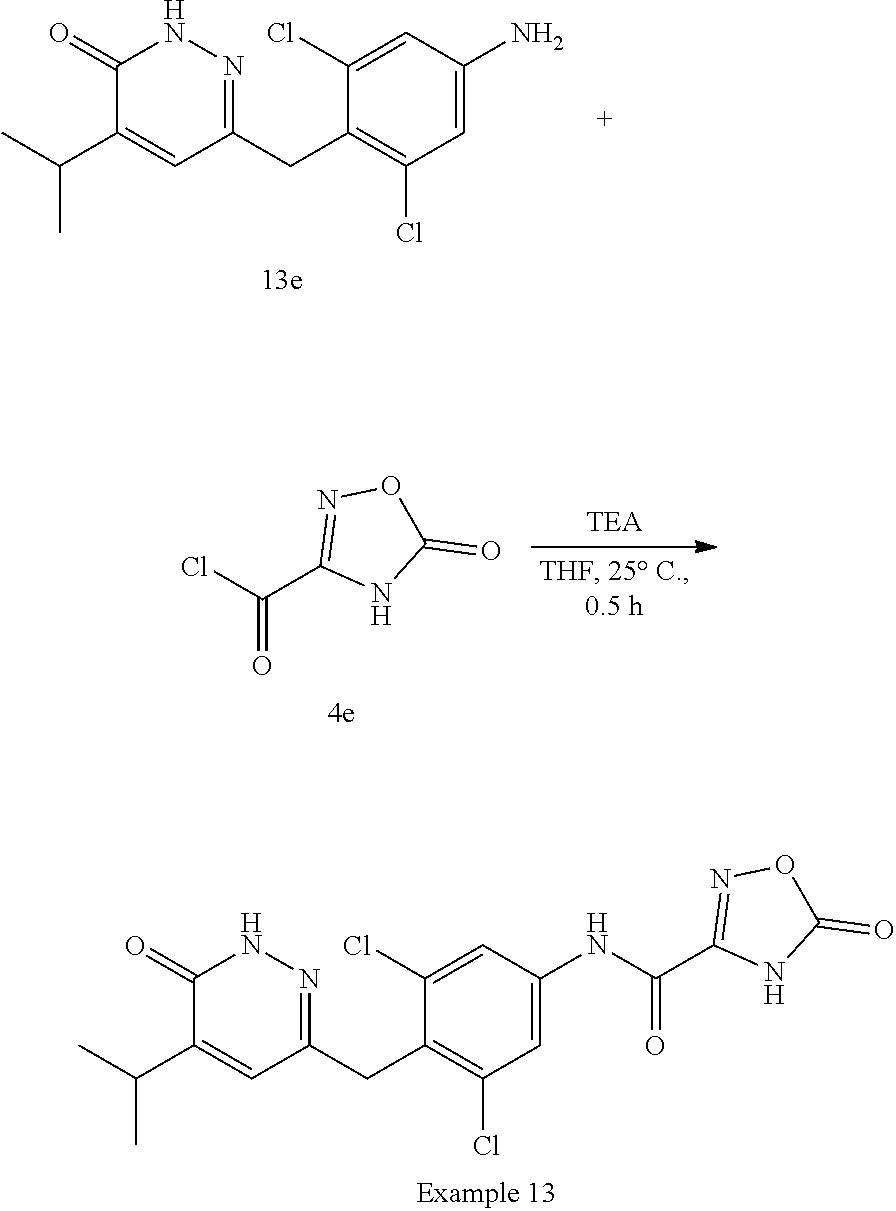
C1(Cl)=CC(N)=CC(Cl)=C1CC1=NNC(=O)C(C(C)C)=C1.O=C(Cl)C1=NOC(=O)N1.C1(Cl)=CC(NC(=O)C2=NOC(=O)N2)=CC(Cl)=C1CC1=NNC(=O)C(C(C)C)=C1
